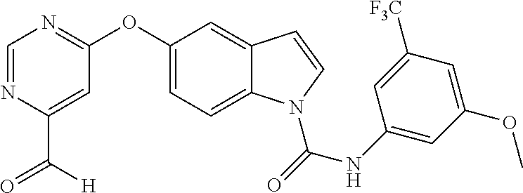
O(C1=CC=C2C(=C1)C=CN2C(NC1=CC(OC)=CC([F3C])=C1)=O)C1=NC=NC(C([H])=O)=C1
